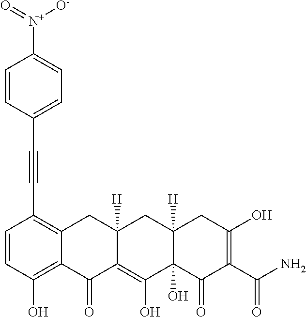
C1=CC(O)=C2C(=C1C#CC1=CC=C([N+](=O)[O-])C=C1)CC1([H])C(=C(O)C3(O)C([H])(C1)CC(O)=C(C(N)=O)C3=O)C2=O
